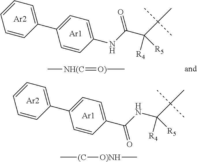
[Ar2].C1(C2=CC=C(C(NC(C(C)(C)C)([R4])[R5])=O)C=C2)=CC=CC=C1.[Ar1].C[(C][O)NH]C.[Ar2].C1(C2=CC=C(NC(C(C(C)(C)C)([R4])[R5])=O)C=C2)=CC=CC=C1.[Ar1].C[NH(C]=[O)]C
